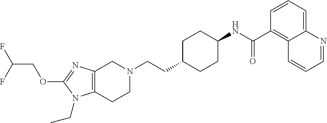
C1(OCC(F)F)=NC2=C(N1CC)CCN(CCC1CCC(NC(C3=C4C(=CC=C3)N=CC=C4)=O)CC1)C2
